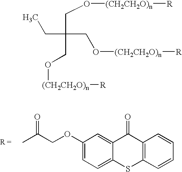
C1(OCC(=O)C)=CC=C2C(=C1)C(=O)C1=C(S2)C=CC=C1.O([(CH2CH2O)n][R])CC(CO[(CH2CH2O)n][R])(CC)CO[(CH2CH2O)n][R]
